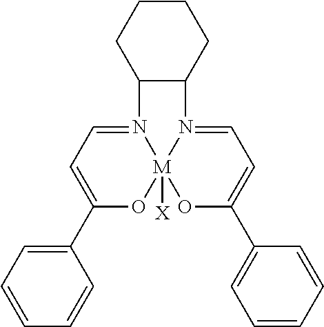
C1(C2=CC=CC=C2)=CC=N2[M]3([X])(O1)OC(C1=CC=CC=C1)=CC=N3C1C2CCCC1
